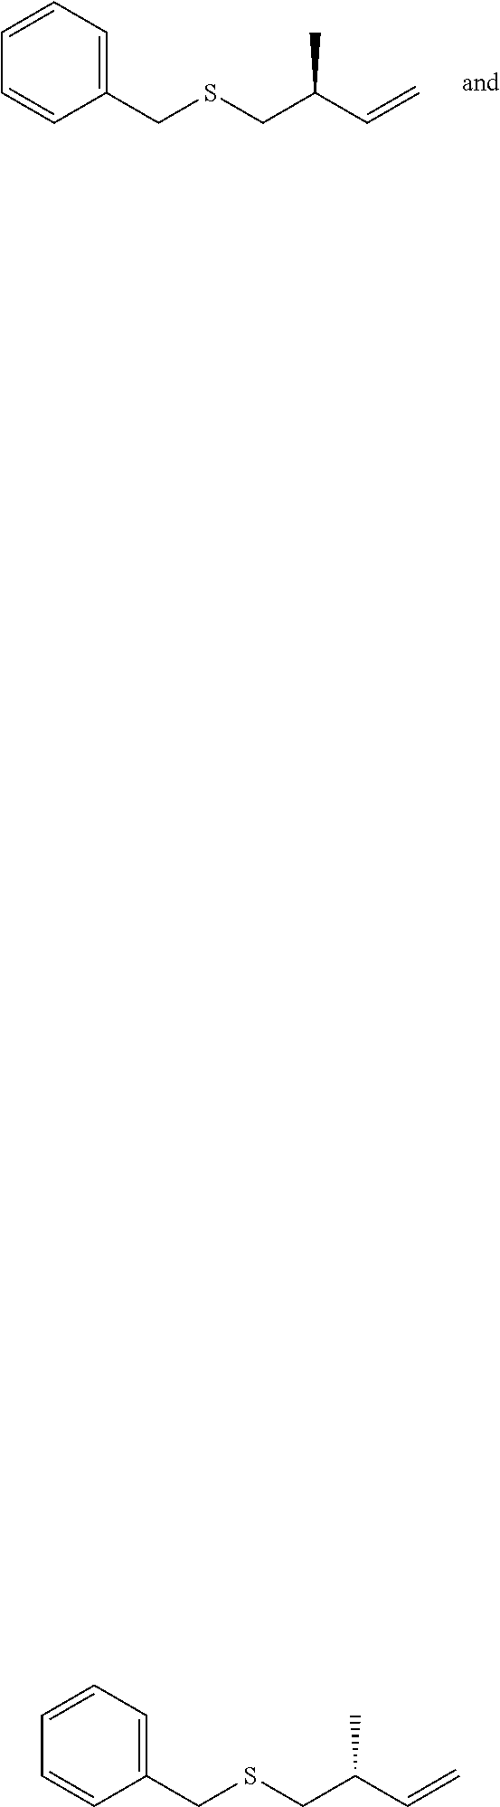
C1=CC=C(CSCC(C=C)C)C=C1.C1=CC=C(CSCC(C=C)C)C=C1
